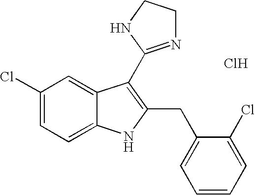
Cl.C1=C2C(=CC=C1Cl)NC(CC1=CC=CC=C1Cl)=C2C1=NCCN1
